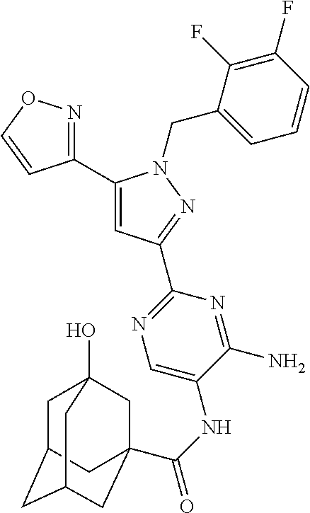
C1(C2=CC(C3=NC=C(NC(=O)C45CC6(O)CC(CC(C4)C6)C5)C(N)=N3)=NN2CC2=CC=CC(F)=C2F)=NOC=C1
